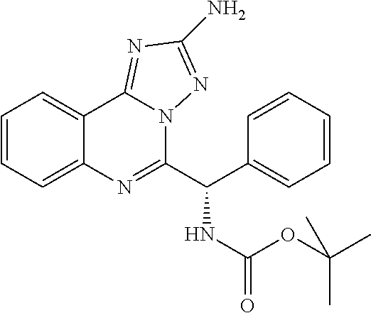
C1=CC=C2C(=C1)C1=NC(N)=NN1C(C(C1=CC=CC=C1)NC(=O)OC(C)(C)C)=N2
